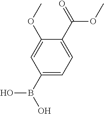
C1(B(O)O)=CC=C(C(=O)OC)C(OC)=C1
